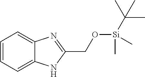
C1=CC=C2C(=C1)N=C(CO[Si](C)(C(C)(C)C)C)N2
